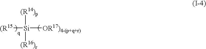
[(R15][Si]([OR17)4-(p+q+r)])([(R14)p])[(R16)r]
